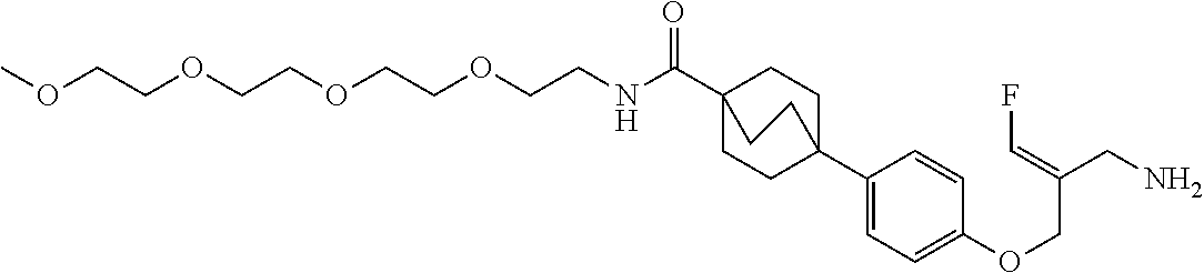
C1(C23CCC(C(NCCOCCOCCOCCOC)=O)(CC2)CC3)=CC=C(OCC(CN)=CF)C=C1
